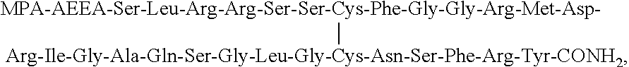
[MPA-AEEA-Ser-Leu-Arg-Arg-Ser-Ser-Cys-Phe-Gly-Gly-Arg-Met-Asp-][Arg-Ile-Gly-Ala-Gln-Ser-Gly-Leu-Gly-Cys-Asn-Ser-Phe-Arg-Tyr-CONH2]
